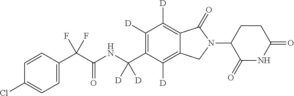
C1=CC(C(C(NC(C2=C([D])C([D])=C3C(=C2[D])CN(C2C(=O)NC(=O)CC2)C3=O)([D])[D])=O)(F)F)=CC=C1Cl
